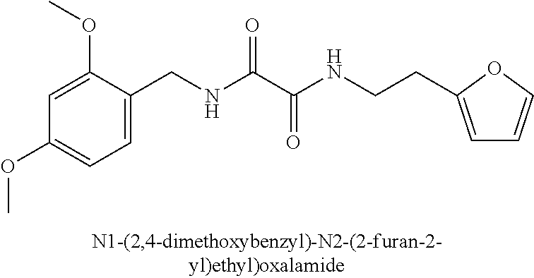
C1=C(CNC(C(NCCC2=CC=CO2)=O)=O)C(OC)=CC(OC)=C1
